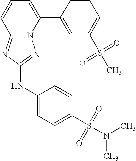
N12C(=NC(NC3=CC=C(S(=O)(=O)N(C)C)C=C3)=N1)C=CC=C2C1=CC(S(C)(=O)=O)=CC=C1
